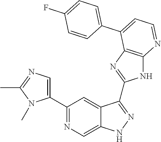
C1(C2=NC=C3C(=C2)C(C2=NC4=C(N2)N=CC=C4C2=CC=C(F)C=C2)=NN3)=CN=C(C)N1C
